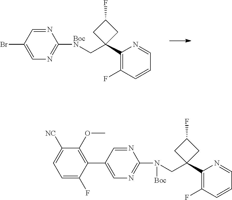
N1=CC(Br)=CN=C1[BocN]CC1(C2=C(F)C=CC=N2)CC(F)C1.N1=CC(C2=C(OC)C([NC])=CC=C2F)=CN=C1N(CC1(C2=C(F)C=CC=N2)CC(F)C1)[Boc]
